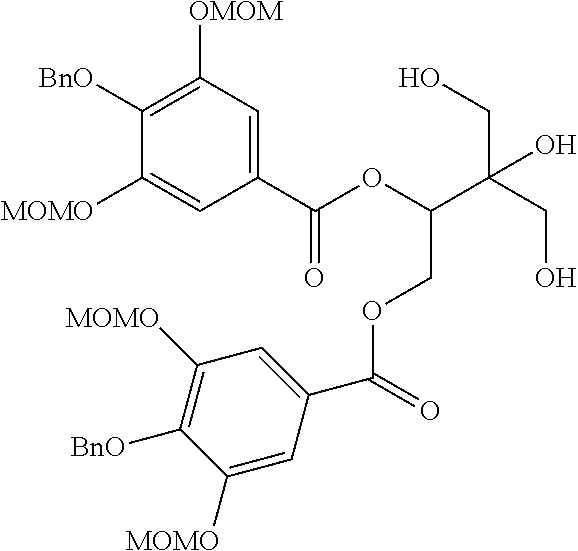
C1(C(OC(C(CO)(CO)O)COC(C2=CC([MOMO])=C([BnO])C([MOMO])=C2)=O)=O)=CC([OMOM])=C([BnO])C([MOMO])=C1
